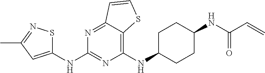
C1(NC2CCC(NC(C=C)=O)CC2)=C2C(=NC(NC3=CC(C)=NS3)=N1)C=CS2
